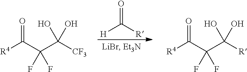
[R4]C(C(C([CF3])(O)O)(F)F)=O.[R4]C(C(C([R])(O)O)(F)F)=O.[H]C([R])=O
